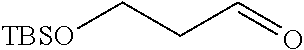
[TBSO]CCC=O
